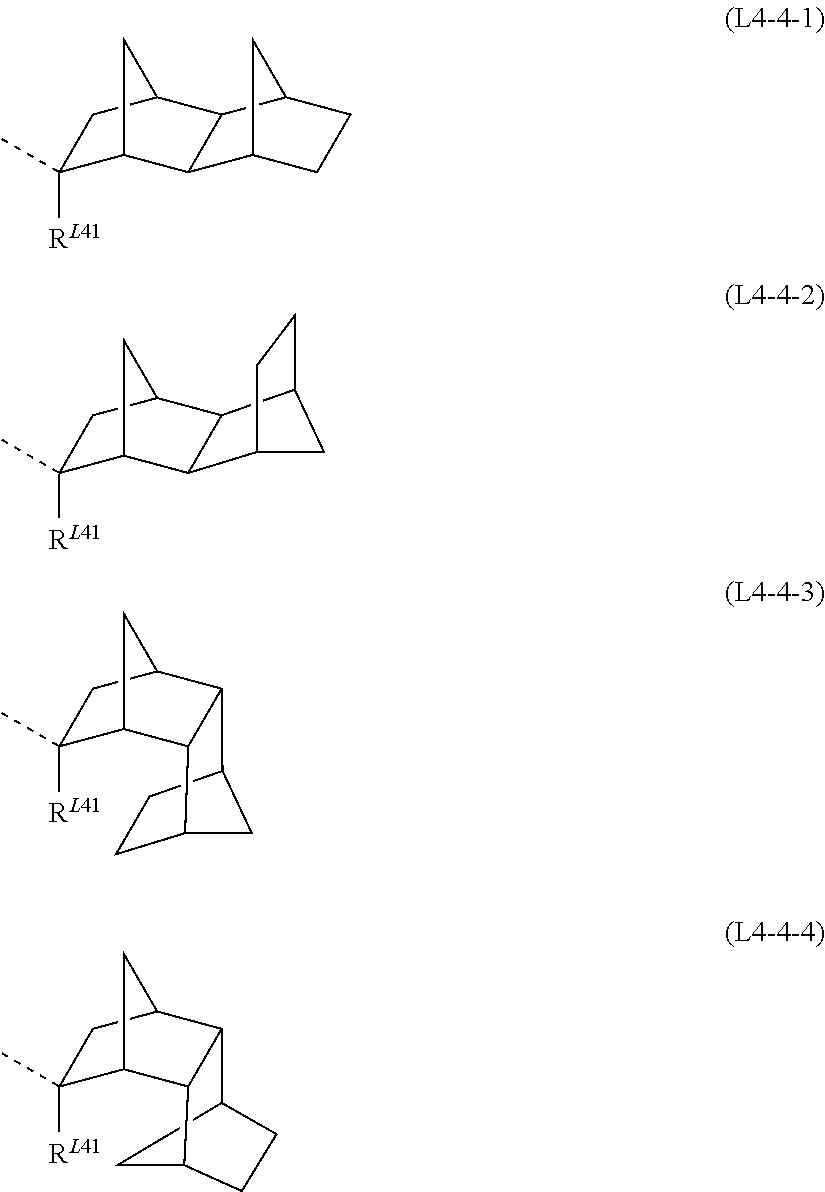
C1(C)([RL41])C2CC(C1)C1C2C2CCC1C2.C12C3CCC(C1C1C(C)([RL41])CC2C1)C3.C1(C)([RL41])C2CC(C3C4CCC(C23)C4)C1.C1C2C3C4CC(C)([RL41])C(C4)C3C1CC2
